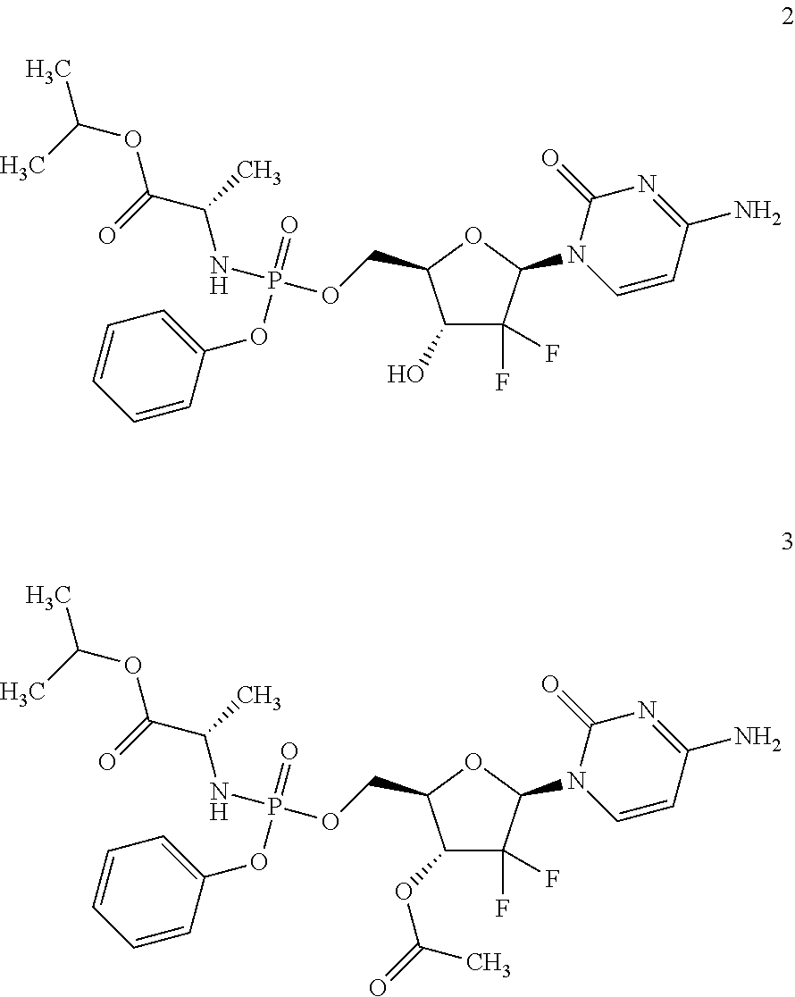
C1(O)C(F)(F)C(N2C=CC(N)=NC2=O)OC1COP(NC(C(=O)OC(C)C)C)(=O)OC1=CC=CC=C1.C1(OC(=O)C)C(F)(F)C(N2C=CC(N)=NC2=O)OC1COP(NC(C(=O)OC(C)C)C)(=O)OC1=CC=CC=C1
